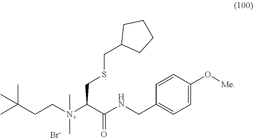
C1C(CSCC(C(=O)NCC2=CC=C(O[Me])C=C2)[N+](C)(CCC(C)(C)C)C)CCC1.[Br-]
